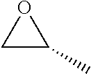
C1(C)OC1
